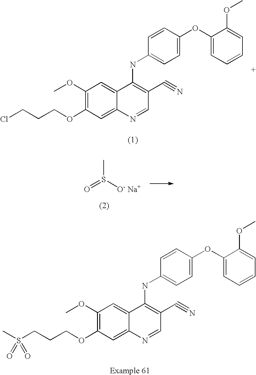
C1(OC)=C(OCCCCl)C=C2C(=C1)C(NC1=CC=C(OC3=CC=CC=C3OC)C=C1)=C(C#N)C=N2.C1(OC)=C(OCCCS(C)(=O)=O)C=C2C(=C1)C(NC1=CC=C(OC3=CC=CC=C3OC)C=C1)=C(C#N)C=N2.O=S([O- Na+])C
